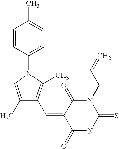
C1=CC(N2C=C(C)C(C=C3C(=O)NC(=S)N(CC=C)C3=O)=C2C)=CC=C1C
